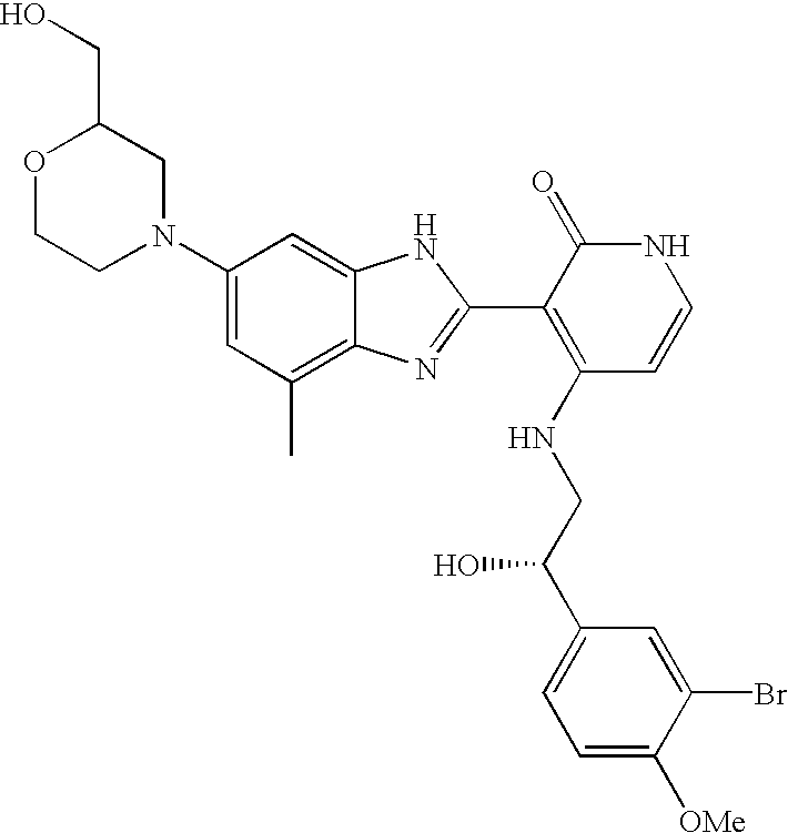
C1(N2CC(CO)OCC2)=CC(C)=C2C(=C1)NC(C1=C(NCC(C3=CC=C([OMe])C(Br)=C3)O)C=CNC1=O)=N2
